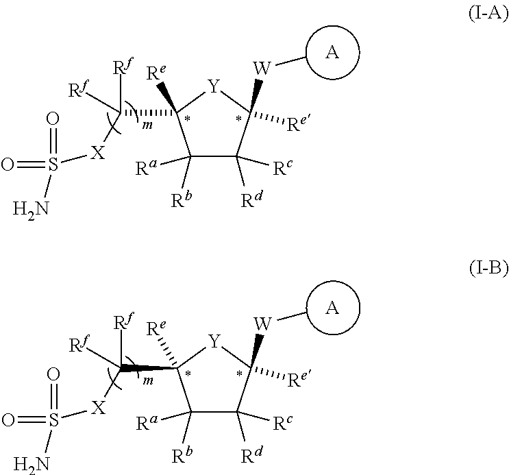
[A].C1([Rb])([Ra])C([Rc])([Rd])C([W]C)([Re])[Y]C1([Re])C([Rf])([Rf])[X]S(N)(=O)=O.[A].C1([Rb])([Ra])C([Rc])([Rd])C([W]C)([Re])[Y]C1([Re])C([Rf])([Rf])[X]S(N)(=O)=O
